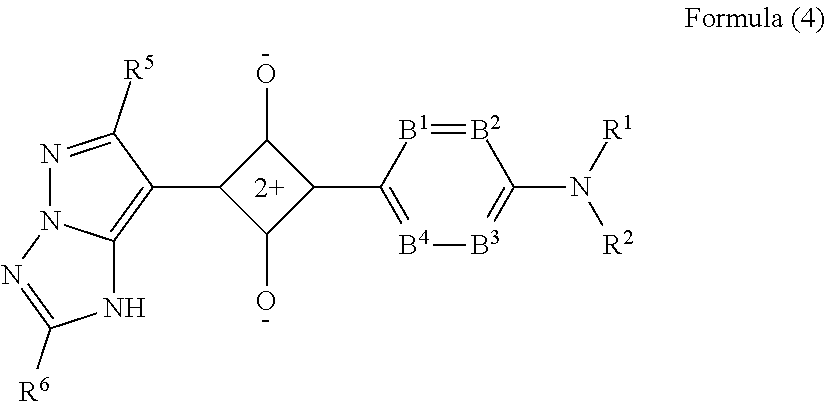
[B2]1=[B1]C(C2C(O)C(C3=C4N(N=C3[R5])N=C([R6])N4)C2O)=[B4][B3]=C1N([R1])[R2]
